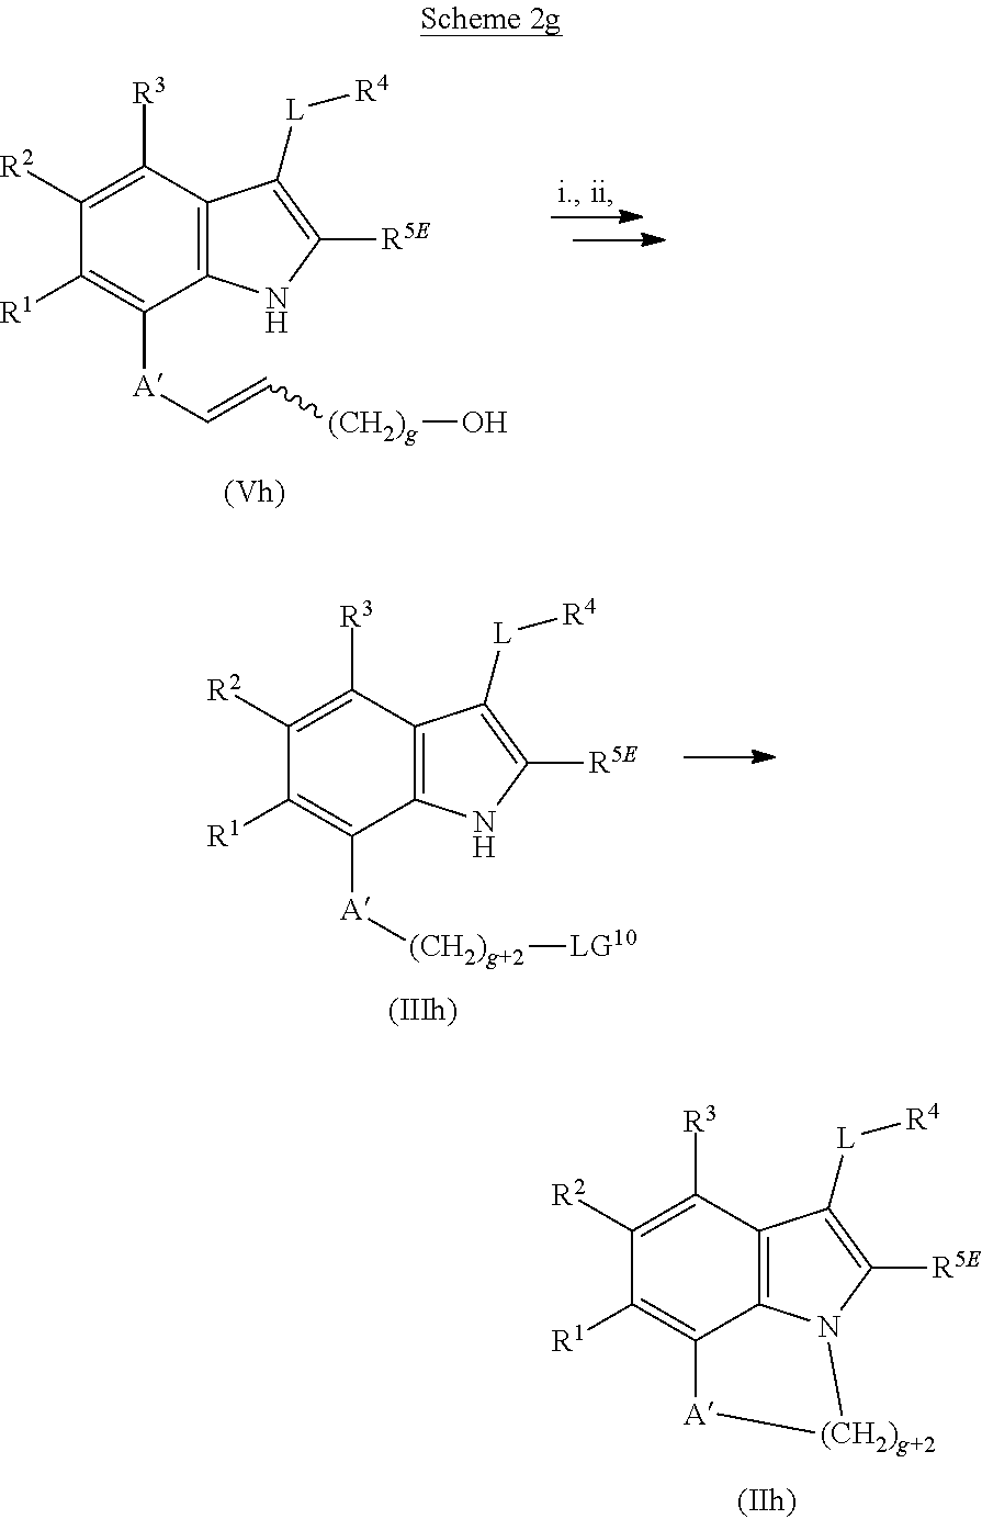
C12=C3C([R3])=C([R2])C([R1])=C1[A][(CH2)g+2]N2C([R5E])=C3[L][R4].C12=C(C([R3])=C([R2])C([R1])=C1[A]C=C[(CH2)g]O)C([L][R4])=C([R5E])N2.C12=C(C([R3])=C([R2])C([R1])=C1[A][(CH2)g+2][LG10])C([L][R4])=C([R5E])N2
